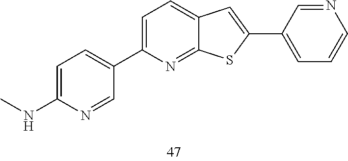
C1=C(NC)N=CC(C2=CC=C3C(=N2)SC(C2=CC=CN=C2)=C3)=C1
